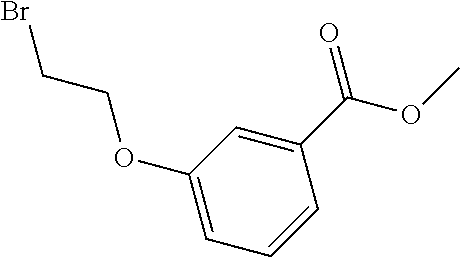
C1(C(=O)OC)=CC(OCCBr)=CC=C1
